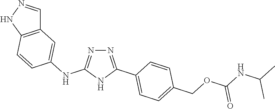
N1=C(C2=CC=C(COC(NC(C)C)=O)C=C2)NC(NC2=CC3=C(NN=C3)C=C2)=N1
